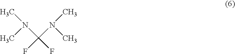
CN(C)C(N(C)C)(F)F
